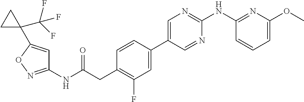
C1=CC(C2=CN=C(NC3=NC(OC)=CC=C3)N=C2)=CC(F)=C1CC(NC1=NOC(C2(C(F)(F)F)CC2)=C1)=O
